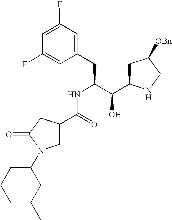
C1(F)=CC(F)=CC(CC(C(C2CC([OBn])CN2)O)NC(C2CN(C(CCC)CCC)C(=O)C2)=O)=C1
